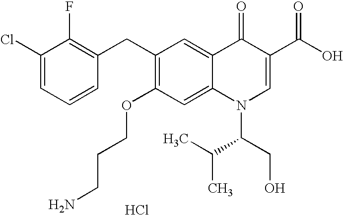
C1(Cl)=CC=CC(CC2=C(OCCCN)C=C3C(=C2)C(=O)C(C(O)=O)=CN3C(C(C)C)CO)=C1F.Cl
